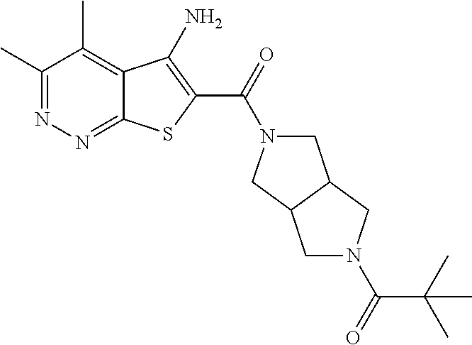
C1(C)=NN=C2C(=C1C)C(N)=C(C(=O)N1CC3C(C1)CN(C(=O)C(C)(C)C)C3)S2
